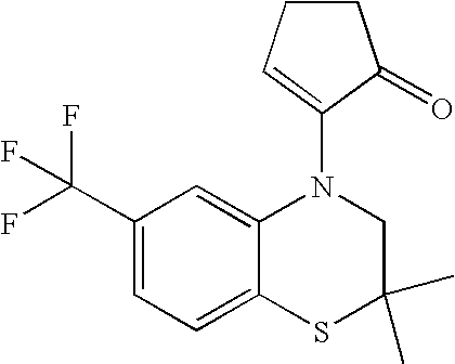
C12=CC(C(F)(F)F)=CC=C1SC(C)(C)CN2C1=CCCC1=O
